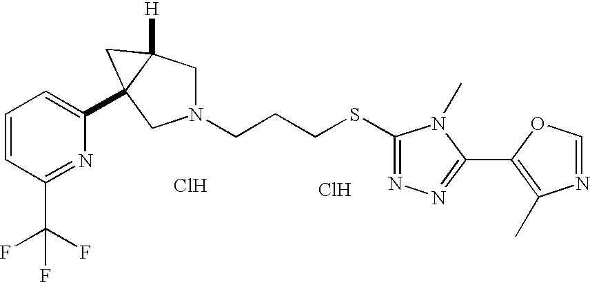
Cl.N1(CCCSC2=NN=C(C3=C(C)N=CO3)N2C)CC2([H])C(C3=CC=CC(C(F)(F)F)=N3)(C1)C2.Cl
